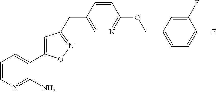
C1=CN=C(N)C(C2=CC(CC3=CN=C(OCC4=CC=C(F)C(F)=C4)C=C3)=NO2)=C1
